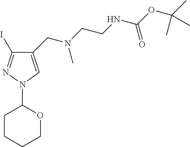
C1CCCOC1N1N=C(I)C(CN(CCNC(OC(C)(C)C)=O)C)=C1
